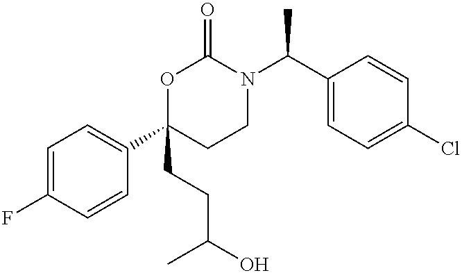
C1=C(F)C=CC(C2(CCC(O)C)CCN(C(C3=CC=C(Cl)C=C3)C)C(=O)O2)=C1
